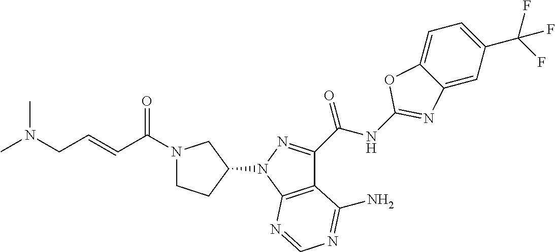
C12=CC(C(F)(F)F)=CC=C1OC(NC(C1=NN(C3CCN(C(C=CCN(C)C)=O)C3)C3=C1C(N)=NC=N3)=O)=N2
